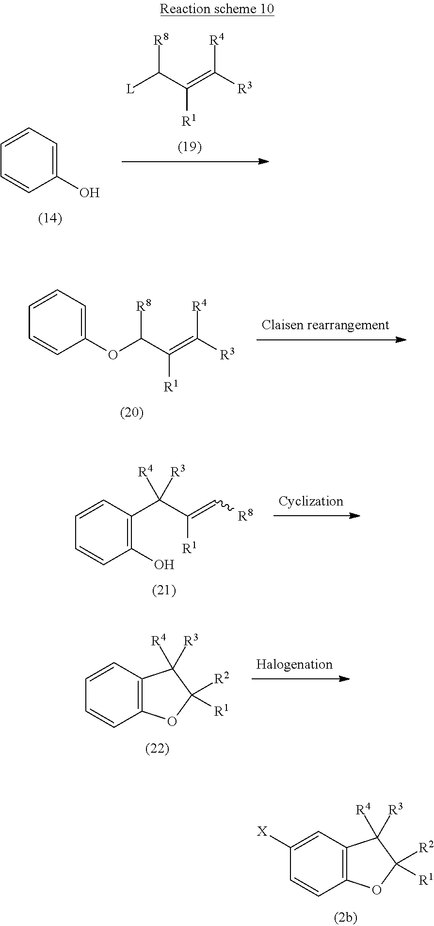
[R8]C(C(=C([R3])[R4])[R1])[L].C1=CC(O)=CC=C1.C1=CC(OC([R8])C(=C([R3])[R4])[R1])=CC=C1.C1=CC(O)=C(C(C([R1])=C[R8])([R4])[R3])C=C1.C1=CC2=C(C=C1)C([R4])([R3])C([R2])([R1])O2.C1=CC2=C(C=C1[X])C([R4])([R3])C([R2])([R1])O2
